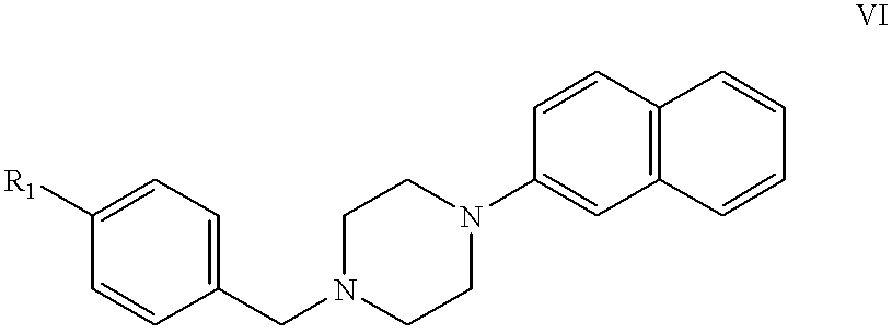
C1([R1])=CC=C(CN2CCN(C3=CC4=C(C=C3)C=CC=C4)CC2)C=C1
